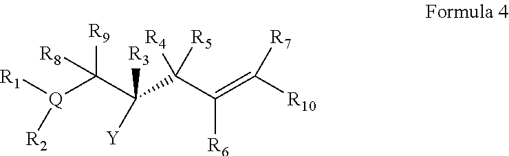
[Q](C(C([R3])([Y])C(C([R6])=C([R7])[R10])([R5])[R4])([R8])[R9])([R1])[R2]
